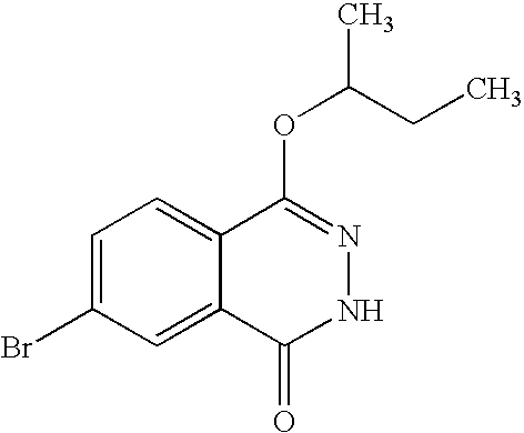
C1=C(Br)C=C2C(=C1)C(OC(CC)C)=NNC2=O
